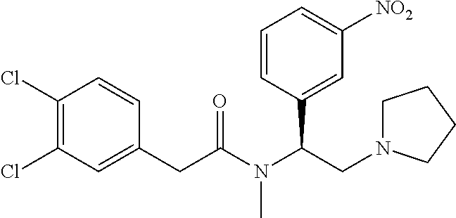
C1(Cl)=C(Cl)C=C(CC(N(C(CN2CCCC2)C2=CC([NO2])=CC=C2)C)=O)C=C1
